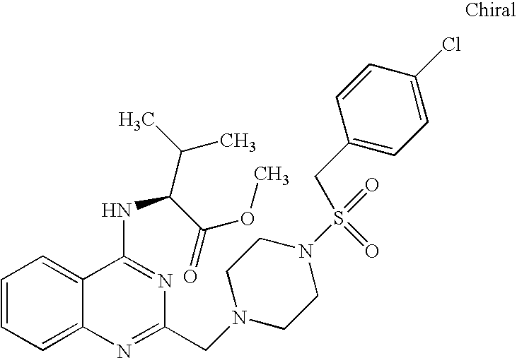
C1=CC=C2C(=C1)C(NC(C(C)C)C(OC)=O)=NC(CN1CCN(S(=O)(=O)CC3=CC=C(Cl)C=C3)CC1)=N2
